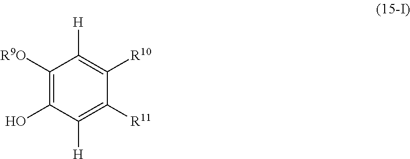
C1([R9O])=C(O)C([H])=C([R11])C([R10])=C1[H]
